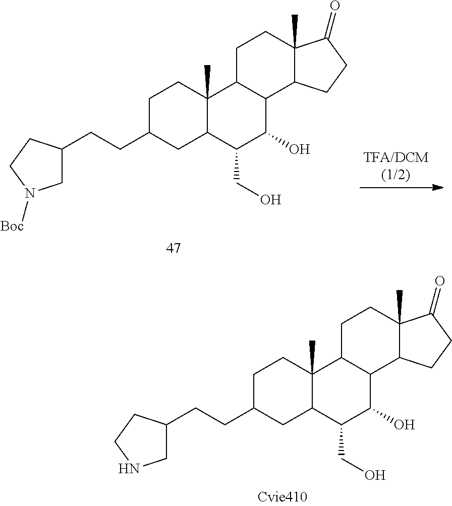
C1C(CCC2CN([Boc])CC2)CC2C(C)(C1)C1C(C(O)C2CO)C2C(C)(CC1)C(=O)CC2.C1C(CCC2CNCC2)CC2C(C)(C1)C1C(C(O)C2CO)C2C(C)(CC1)C(=O)CC2
